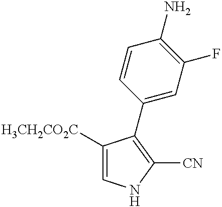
C1([H3CH2CO2C])=CNC([CN])=C1C1=CC(F)=C(N)C=C1
